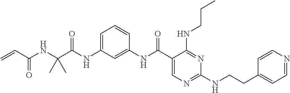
C1(NC(C2=CN=C(NCCC3=CC=NC=C3)N=C2NCCC)=O)=CC(NC(C(NC(C=C)=O)(C)C)=O)=CC=C1
